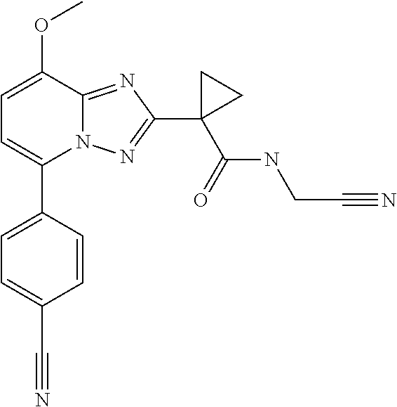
C1=C(OC)C2=NC(C3(C(=O)NCC#N)CC3)=NN2C(C2=CC=C(C#N)C=C2)=C1
